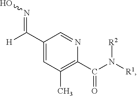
C(C1=CC(C)=C(C(N([R1])[R2])=O)N=C1)([H])=NO
